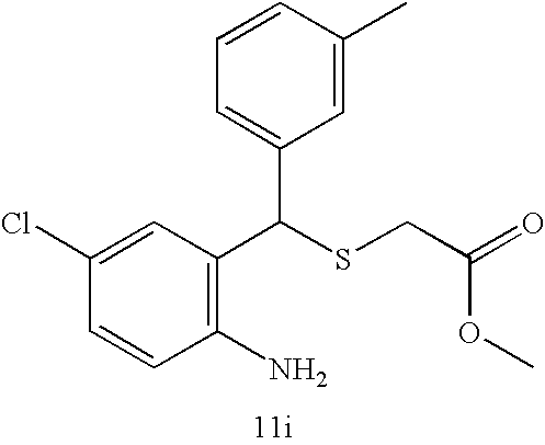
C1=CC(Cl)=CC(C(SCC(OC)=O)C2=CC=CC(C)=C2)=C1N
